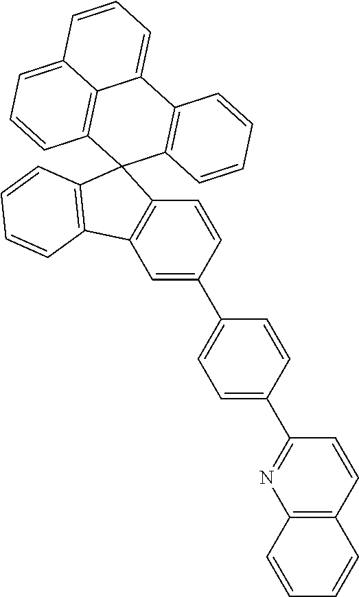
C1=CC(C2=CC3=C(C=C2)C2(C4=C3C=CC=C4)C3=C(C4=CC=CC5=CC=CC2=C45)C=CC=C3)=CC=C1C1=NC2=C(C=C1)C=CC=C2
